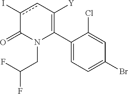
C1(C2=C([Y])cc(I)C(=O)N2CC(F)F)=CC=C(Br)C=C1Cl
